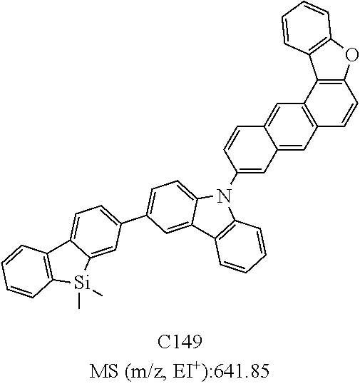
C12=CC3=C(C=C1C=CC(N1C4=CC=C(C5=CC=C6C(=C5)[Si](C)(C)C5=C6C=CC=C5)C=C4C4=C1C=CC=C4)=C2)C1=C(C=C3)OC2=C1C=CC=C2
